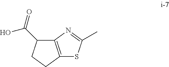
C12=C(N=C(C)S1)C(C(=O)O)CC2
